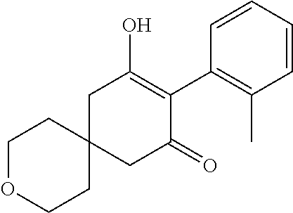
C12(CC(=O)C(C3=C(C)C=CC=C3)=C(O)C1)CCOCC2
